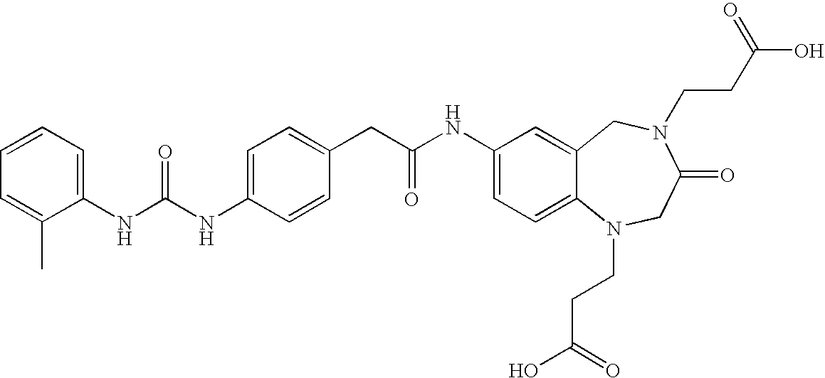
C1(NC(NC2=CC=C(CC(NC3=CC=C4C(=C3)CN(CCC(O)=O)C(=O)CN4CCC(O)=O)=O)C=C2)=O)=CC=CC=C1C
